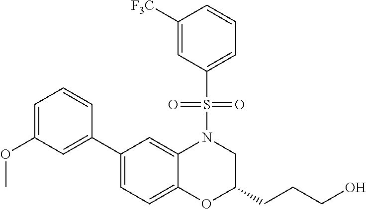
C1(C2=CC(OC)=CC=C2)=CC=C2C(=C1)N(S(C1=CC=CC([F3C])=C1)(=O)=O)CC(CCCO)O2
